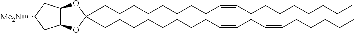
C12C(OC(CCCCCCCCC=CCC=CCCCCC)(CCCCCCCCC=CCCCCCCCC)O1)CC([Me2N])C2
